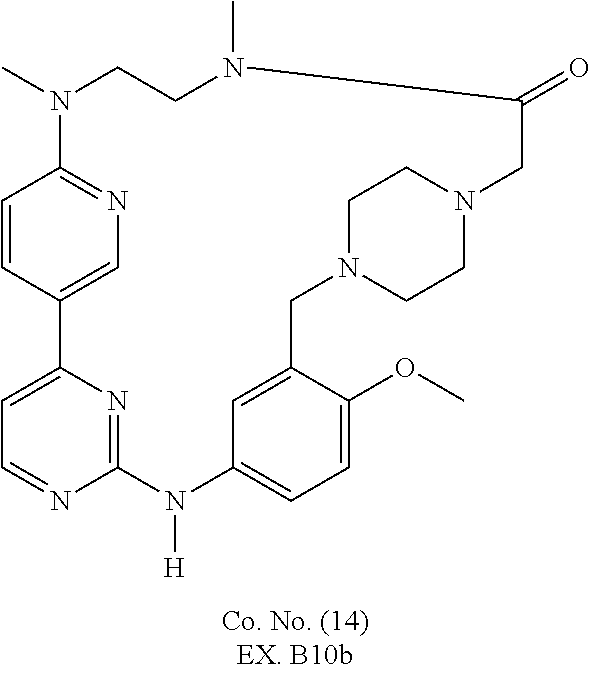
C1=NC2=NC(=C1)C1=CN=C(C=C1)N(C)CCN(C)C(=O)CN1CCN(CC3=CC(=CC=C3OC)N2[H])CC1
